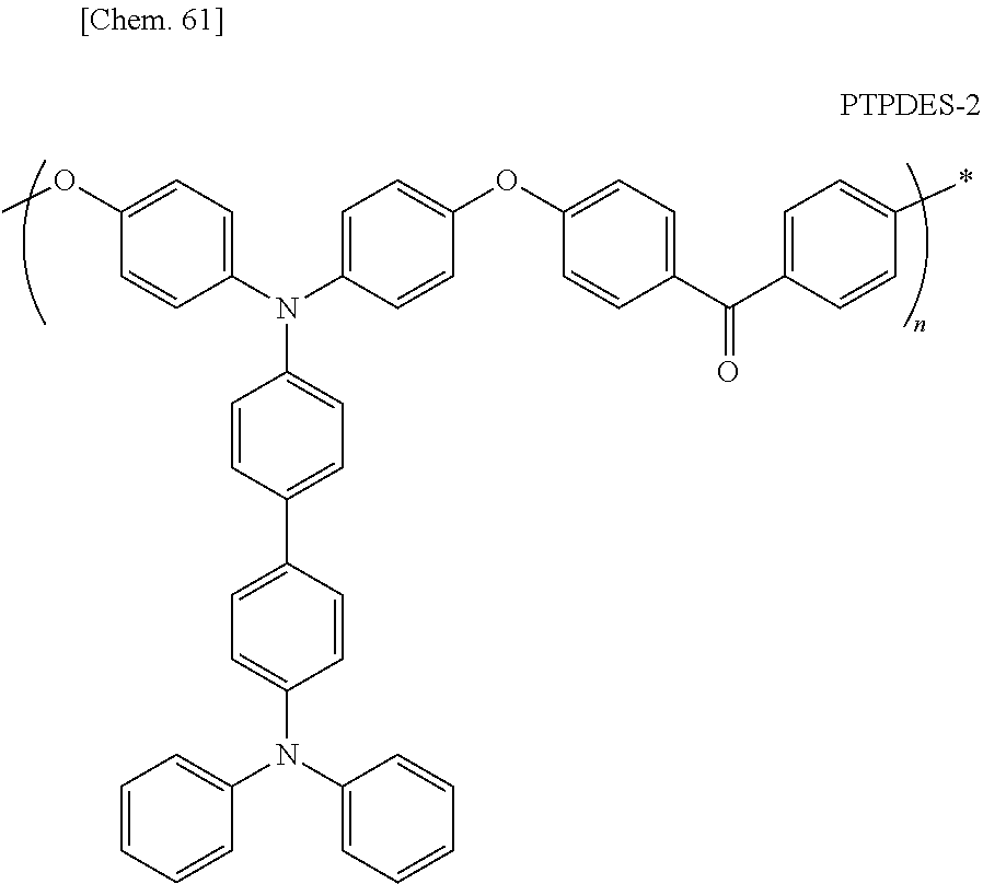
C1=CC(C2=CC=C(N(C3=CC=C(OC)C=C3)C3=CC=C(OC4=CC=C(C(C5=CC=C(*)C=C5)=O)C=C4)C=C3)C=C2)=CC=C1N(C1=CC=CC=C1)C1=CC=CC=C1
